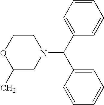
C1=CC=C(C(C2=CC=CC=C2)N2CCOC(C)C2)C=C1
